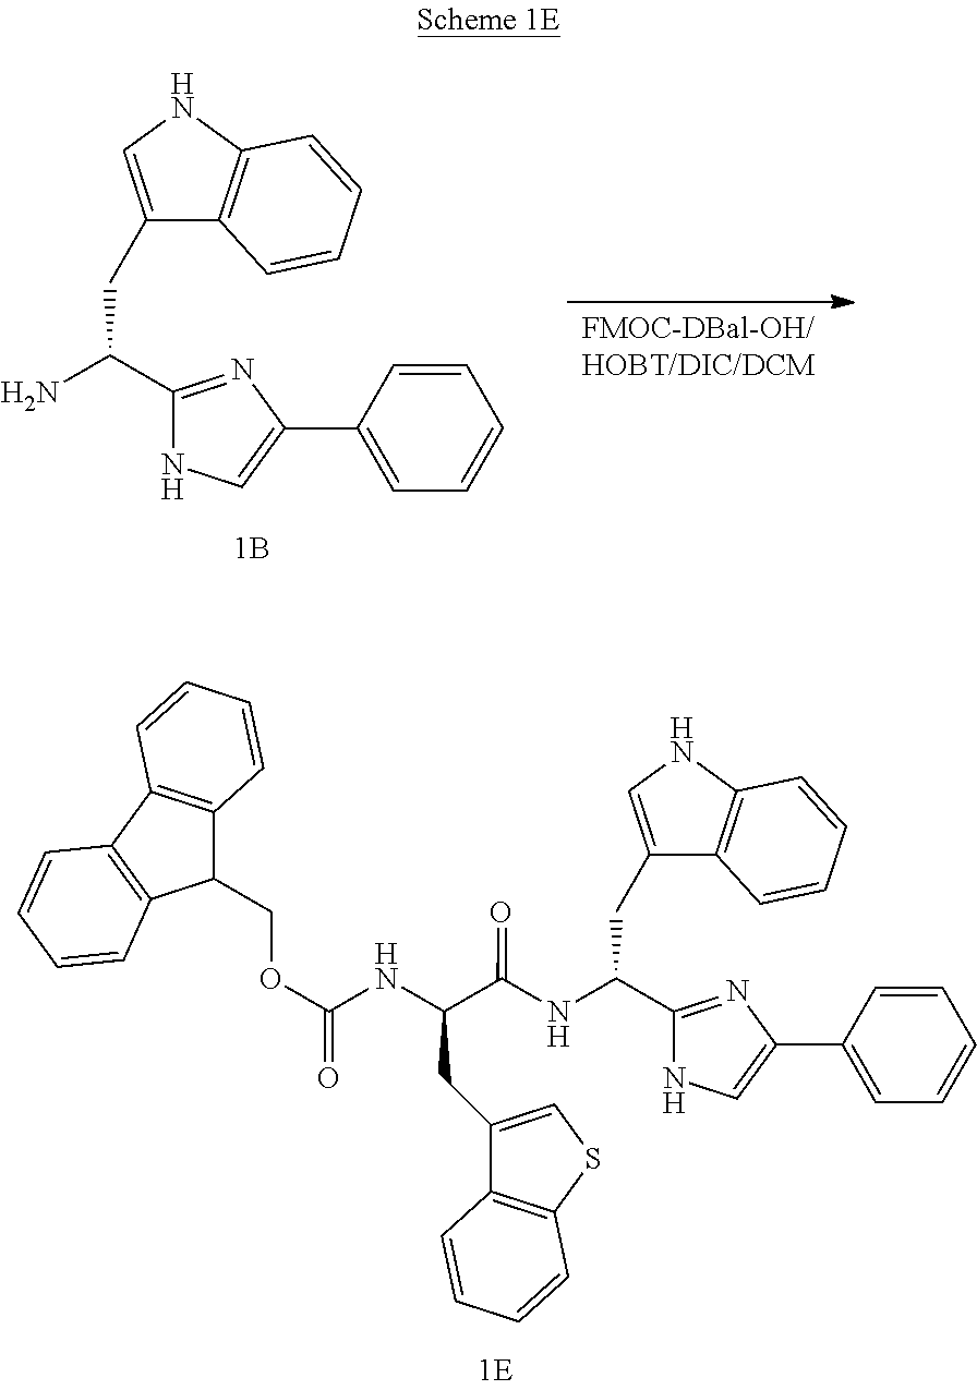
NC(C1=NC(C2=CC=CC=C2)=CN1)CC1=CNC2=C1C=CC=C2.N(C(C1=NC(C2=CC=CC=C2)=CN1)CC1=CNC2=C1C=CC=C2)C(C(NC(OCC1C2=C(C3=C1C=CC=C3)C=CC=C2)=O)CC1=CSC2=C1C=CC=C2)=O
